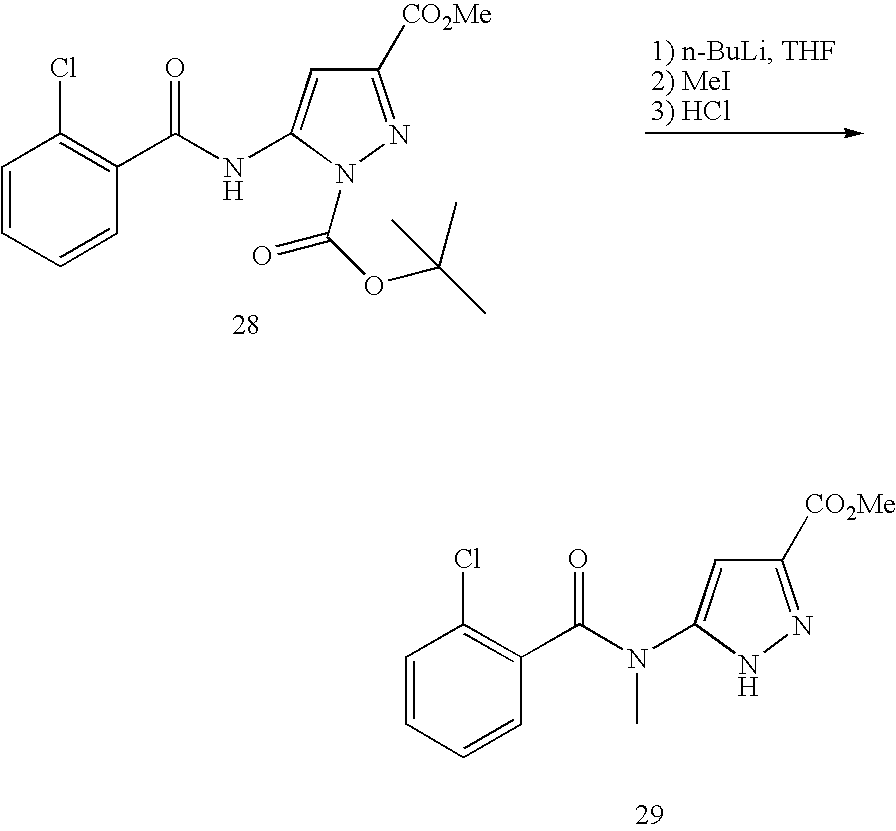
C1=CC=CC(C(NC2=CC([CO2Me])=NN2C(=O)OC(C)(C)C)=O)=C1Cl.C1=CC=CC(C(N(C2=CC([CO2Me])=NN2)C)=O)=C1Cl
